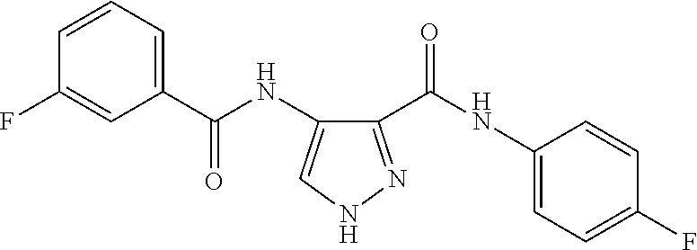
C1(C(NC2=CC=C(F)C=C2)=O)=NNC=C1NC(C1=CC=CC(F)=C1)=O
